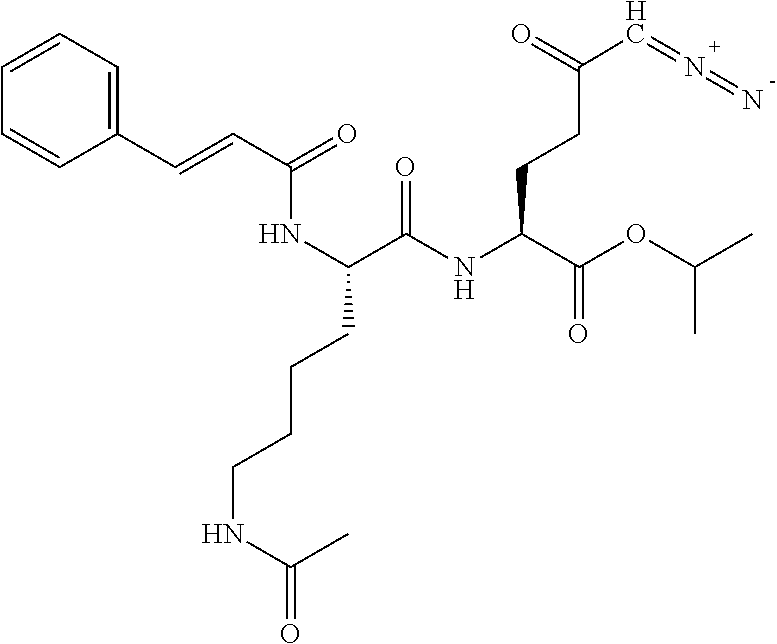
C(C(NC(C(OC(C)C)=O)CCC(C=N=N)=O)=O)(CCCCNC(C)=O)NC(C=CC1=CC=CC=C1)=O
